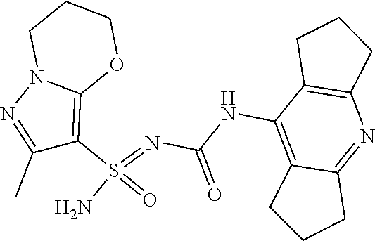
C(NC1=C2C(=NC3=C1CCC3)CCC2)(N=S(N)(=O)C1=C2N(N=C1C)CCCO2)=O
